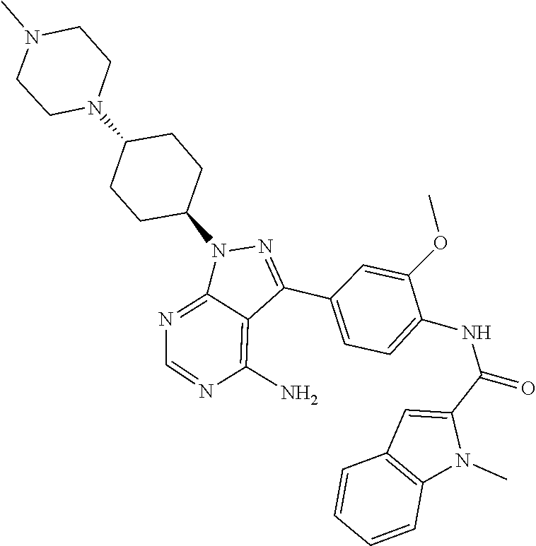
C1=NC(N)=C2C(C3=CC=C(NC(C4=CC5=C(N4C)C=CC=C5)=O)C(OC)=C3)=NN(C3CCC(N4CCN(C)CC4)CC3)C2=N1
